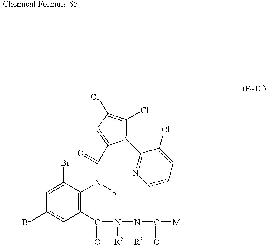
C1(Br)=CC(C(=O)N([R2])N([R3])C(=O)[M])=C(N([R1])C(=O)C2=CC(Cl)=C(Cl)N2C2=NC=CC=C2Cl)C(Br)=C1
